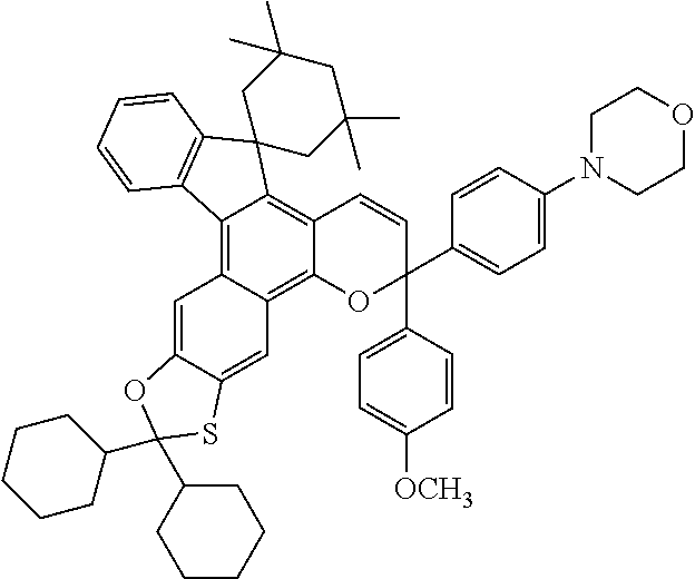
C12=C3C(=C4C(=C1C=CC(C1=CC=C([OCH3])C=C1)(C1=CC=C(N5CCOCC5)C=C1)O2)C1(C2=C4C=CC=C2)CC(C)(C)CC(C)(C)C1)C=C1C(=C3)SC(C2CCCCC2)(C2CCCCC2)O1
